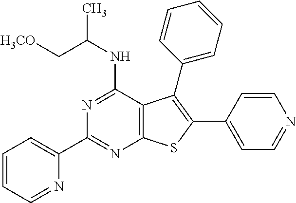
C1(C2=CC=CC=N2)=NC2=C(C(NC(C)C[H3CO])=N1)C(C1=CC=CC=C1)=C(C1=CC=NC=C1)S2
